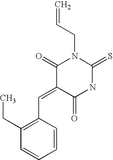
C(C=C)N1C(=O)C(=CC2=C(CC)C=CC=C2)C(=O)NC1=S
